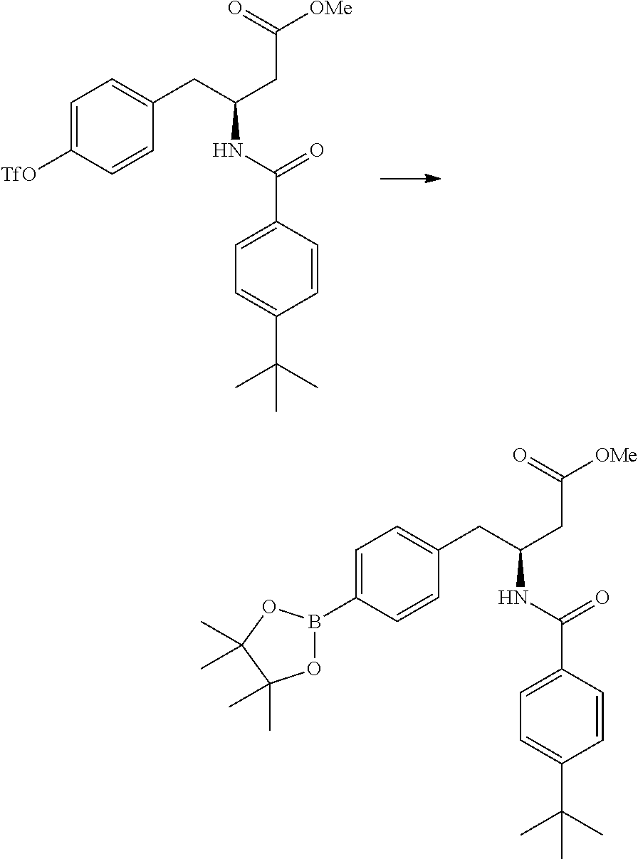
C1=C([TfO])C=CC(CC(CC(=O)[OMe])NC(=O)C2=CC=C(C(C)(C)C)C=C2)=C1.C1=C(B2OC(C)(C)C(C)(C)O2)C=CC(CC(CC(=O)[OMe])NC(=O)C2=CC=C(C(C)(C)C)C=C2)=C1
